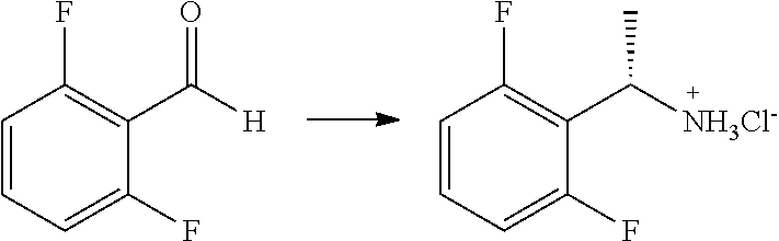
C1=CC=C(F)C(C([H])=O)=C1F.C1=CC=C(F)C(C([NH3Cl-])C)=C1F
